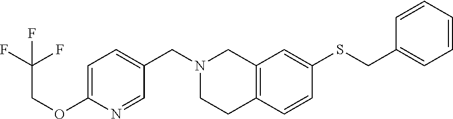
C1=C(OCC(F)(F)F)N=CC(CN2CCC3=C(C2)C=C(SCC2=CC=CC=C2)C=C3)=C1
